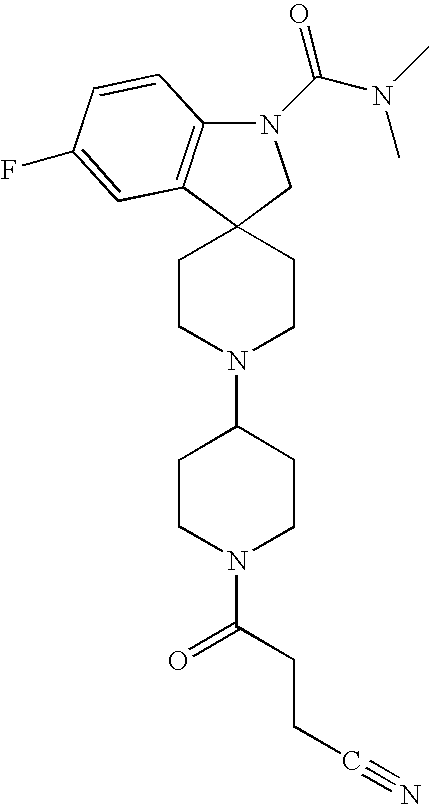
N1(C(N(C)C)=O)C2=C(C3(C1)CCN(C1CCN(C(=O)CCC#N)CC1)CC3)C=C(F)C=C2
